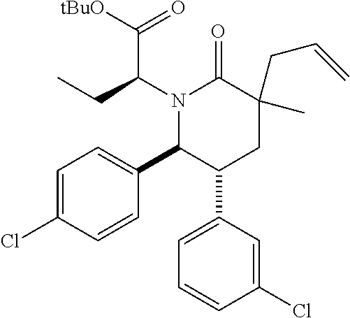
N1(C(CC)C([tBuO])=O)C(C2=CC=C(Cl)C=C2)C(C2=CC=CC(Cl)=C2)CC(C)(CC=C)C1=O
